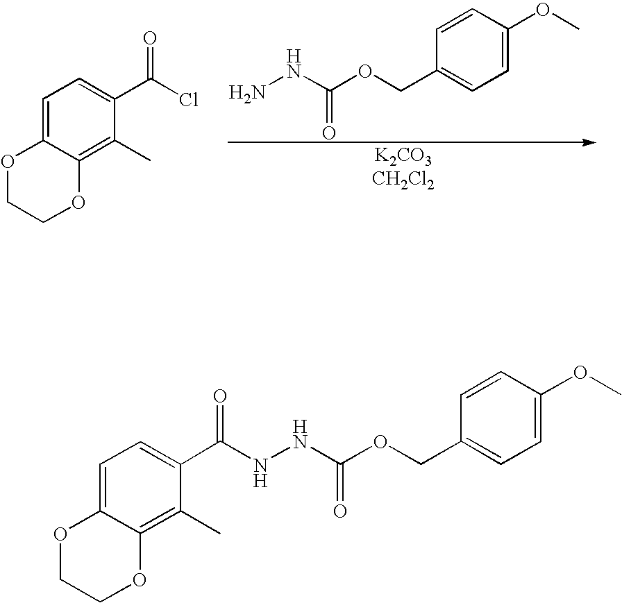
O1CCOC2=C(C)C(C(Cl)=O)=CC=C12.C1=C(OC)C=CC(COC(NN)=O)=C1.C1=C(OC)C=CC(COC(NNC(C2=CC=C3C(=C2C)OCCO3)=O)=O)=C1
